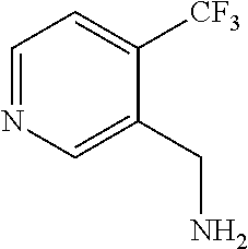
C1=NC=C(CN)C([CF3])=C1
